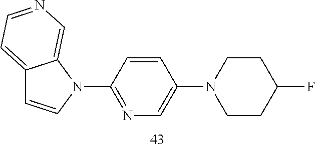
C12=CC=NC=C1N(C1=NC=C(N3CCC(F)CC3)C=C1)C=C2
